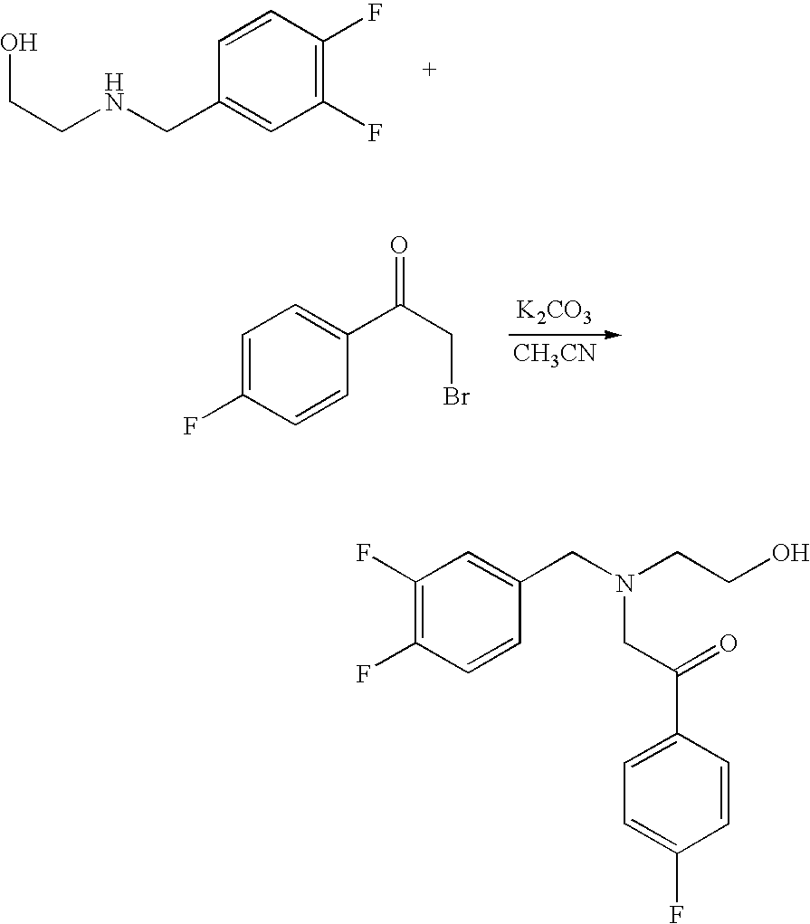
C1=CC(F)=C(F)C=C1CNCCO.[K2CO3].[CH3CN].C1=C(F)C=CC(C(CBr)=O)=C1.C1(F)=C(F)C=CC(CN(CCO)CC(C2=CC=C(F)C=C2)=O)=C1
